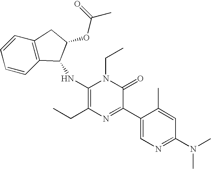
C1(NC2C3=C(C=CC=C3)CC2OC(C)=O)=C(CC)N=C(C2=CN=C(N(C)C)C=C2C)C(=O)N1CC
